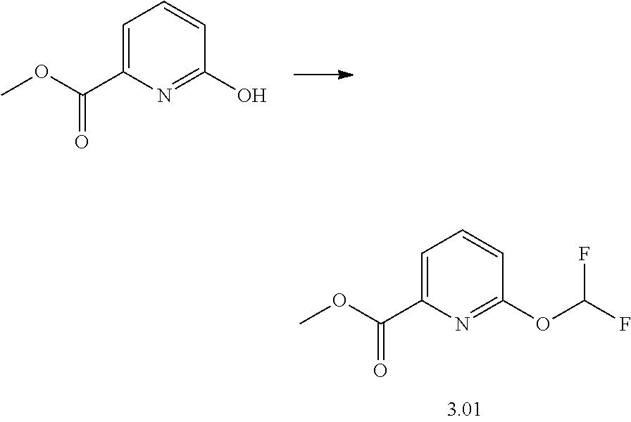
C1=C(C(OC)=O)N=C(OC(F)F)C=C1.C1=C(C(OC)=O)N=C(O)C=C1
